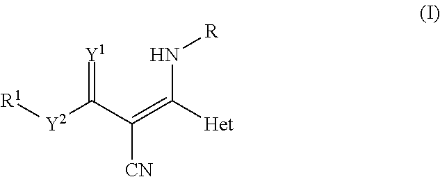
[R1][Y2]C(C(=C([Het])N[R])[CN])=[Y1]
